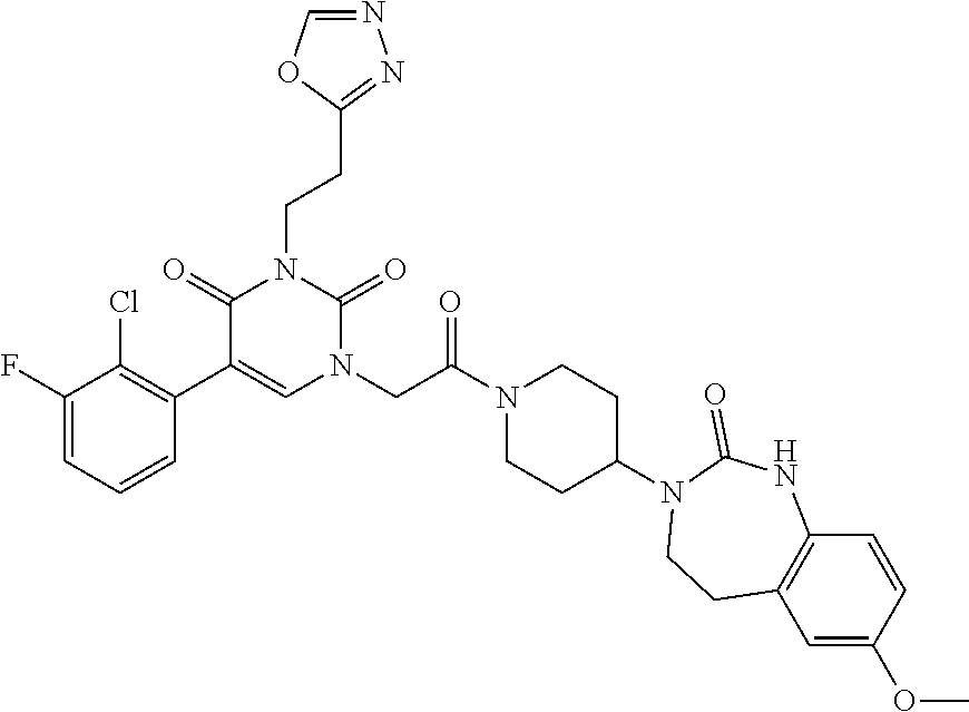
C1(F)=CC=CC(C2=CN(CC(N3CCC(N4C(=O)NC5=C(C=C(OC)C=C5)CC4)CC3)=O)C(=O)N(CCC3=NN=CO3)C2=O)=C1Cl
